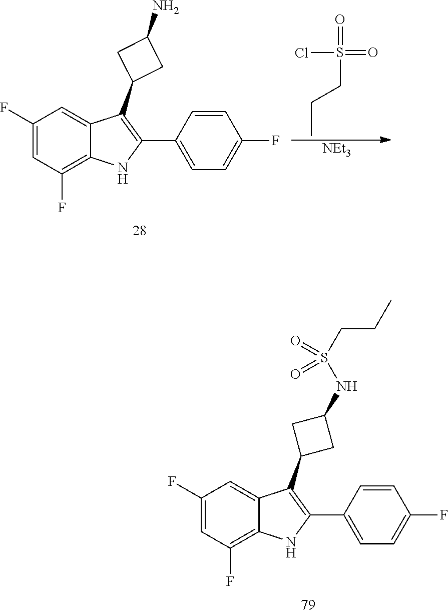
C1(F)=CC(F)=C2C(=C1)C(C1CC(NS(CCC)(=O)=O)C1)=C(C1=CC=C(F)C=C1)N2.C1(F)=CC(F)=C2C(=C1)C(C1CC(N)C1)=C(C1=CC=C(F)C=C1)N2.ClS(=O)(=O)CCC.[NEt3]
